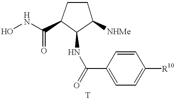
ONC(=O)C1C(NC(=O)C2=CC=C([R10])C=C2)C([NHMe])CC1
